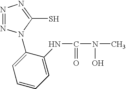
N1=NN(C2=CC=CC=C2NC(N(C)O)=O)C(S)=N1
